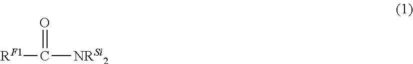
[RF1]C([NRSi2])=O
